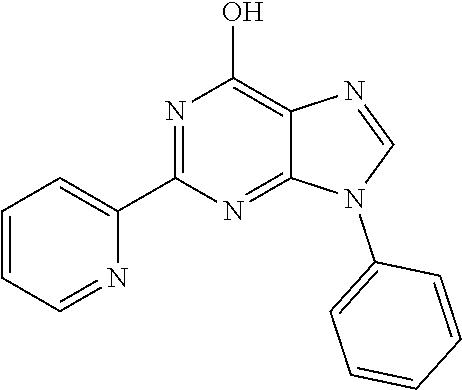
C1(C2=CC=CC=N2)=NC(O)=C2C(=N1)N(C1=CC=CC=C1)C=N2
